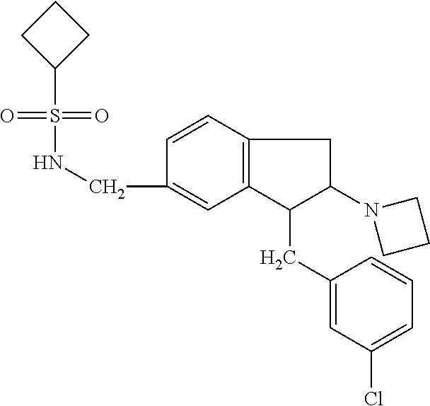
C(C1=CC2=C(C=C1)CC(N1CCC1)C2CC1=CC(Cl)=CC=C1)NS(=O)(=O)C1CCC1
